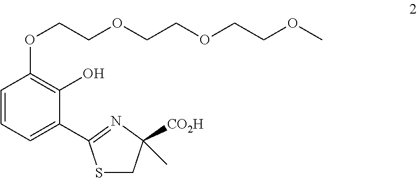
C(COCCOCCOC)OC1=C(O)C(C2=NC([CO2H])(C)CS2)=CC=C1
